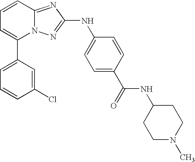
C1(C2=CC=CC3=NC(NC4=CC=C(C(=O)NC5CCN(C)CC5)C=C4)=NN23)=CC=CC(Cl)=C1
